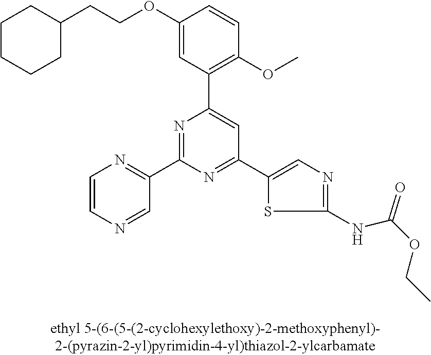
C1(OCCC2CCCCC2)=CC(C2=CC(C3=CN=C(NC(OCC)=O)S3)=NC(C3=NC=CN=C3)=N2)=C(OC)C=C1
